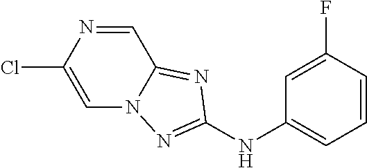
C1=NC(Cl)=CN2C1=NC(NC1=CC=CC(F)=C1)=N2
